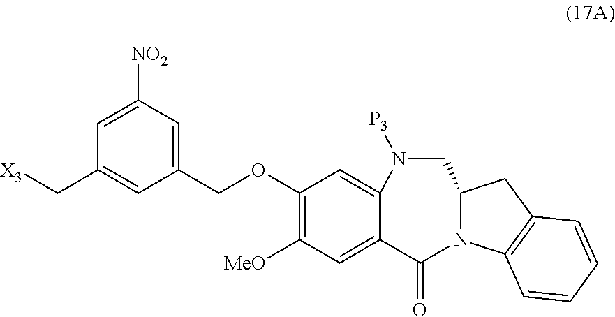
C1(COC2=C([MeO])C=C3C(=C2)N([P3])CC2N(C3=O)C3=C(C2)C=CC=C3)=CC([NO2])=CC(C[X3])=C1
